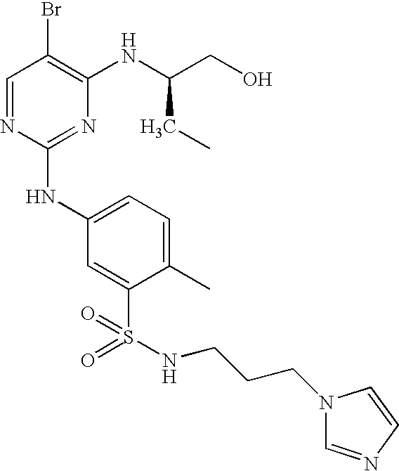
C1=NC(NC2=CC=C(C)C(S(=O)(=O)NCCCN3C=NC=C3)=C2)=NC(NC(CO)CC)=C1Br
